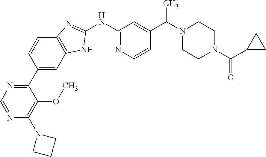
C1(C2=NC=NC(N3CCC3)=C2OC)=CC2=C(C=C1)N=C(NC1=NC=CC(C(N3CCN(C(=O)C4CC4)CC3)C)=C1)N2
